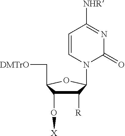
C1([R])C(O[X])C(C[DMTrO])OC1N1C(=O)N=C([NHR])C=C1
